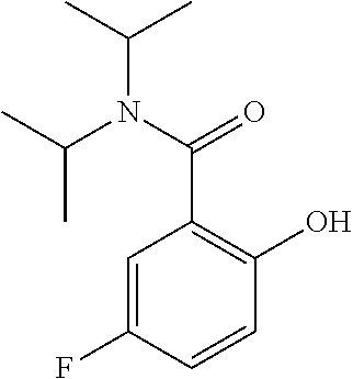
C1=C(F)C=CC(O)=C1C(N(C(C)C)C(C)C)=O
